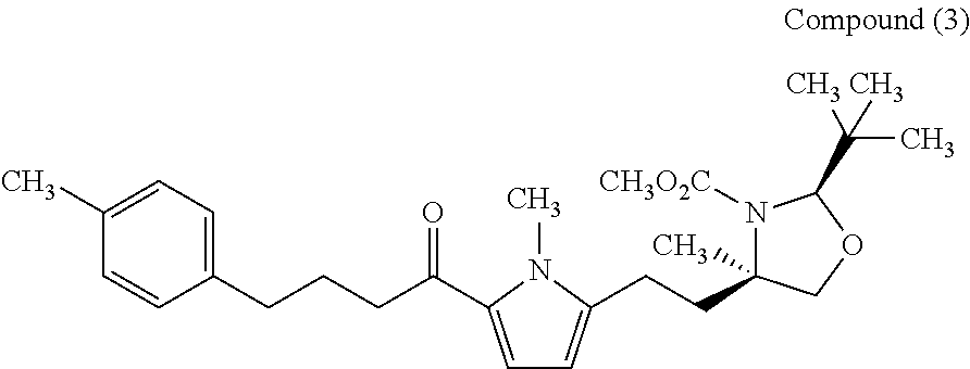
C1=C(C(CCCC2=CC=C(C)C=C2)=O)N(C)C(CCC2(C)N([CH3O2C])C(C(C)(C)C)OC2)=C1
